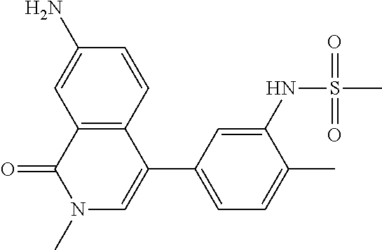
C1=C(N)C=CC2=C1C(=O)N(C)C=C2C1=CC=C(C)C(NS(C)(=O)=O)=C1
